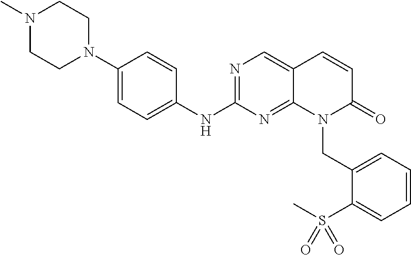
C1(N2CCN(C)CC2)=CC=C(NC2=NC=C3C(=N2)N(CC2=CC=CC=C2S(C)(=O)=O)C(=O)C=C3)C=C1
